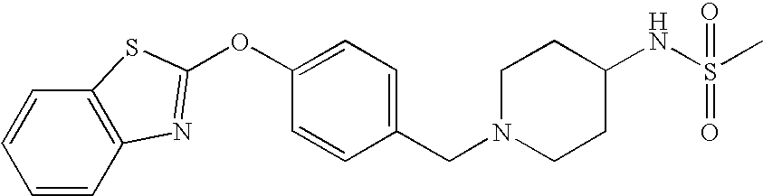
C1=CC2=C(C=C1)SC(OC1=CC=C(CN3CCC(NS(C)(=O)=O)CC3)C=C1)=N2
